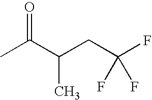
O=C(C(CC(F)(F)F)C)C
